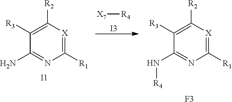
NC1=NC([R1])=[X]C([R2])=C1[R3].[I1].[X7][R4].[I3].N(C1=NC([R1])=[X]C([R2])=C1[R3])[R4].[F3]
